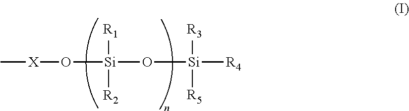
C[X]O[Si]([R1])([R2])O[Si]([R3])([R5])[R4]
